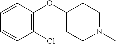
C1(Cl)=C(OC2CCN(C)CC2)C=CC=C1
